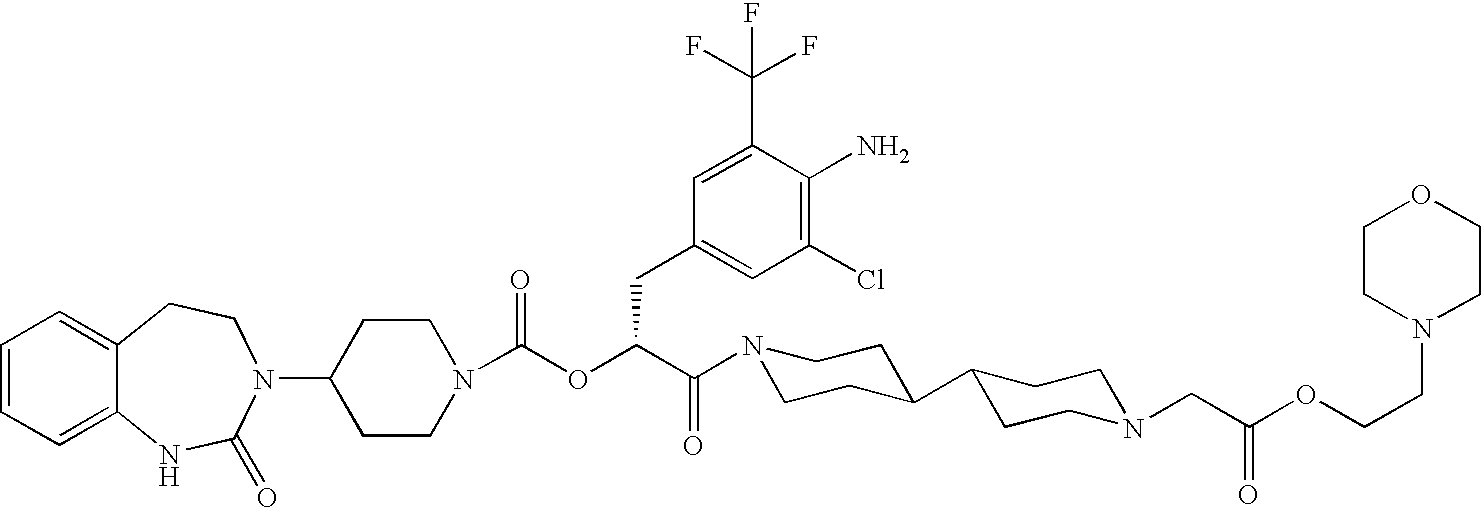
C1(N2C(=O)NC3=CC=CC=C3CC2)CCN(C(OC(C(N2CCC(C3CCN(CC(=O)OCCN4CCOCC4)CC3)CC2)=O)CC2=CC(Cl)=C(N)C(C(F)(F)F)=C2)=O)CC1
